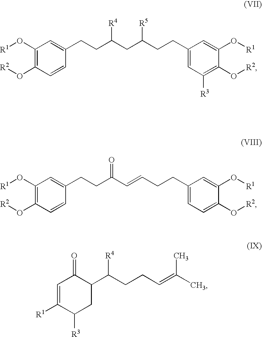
C1(O[R1])=C(O[R2])C=CC(CCC(CC(CCC2=CC([R3])=C(O[R2])C(O[R1])=C2)[R5])[R4])=C1.C1(O[R1])=C(O[R2])C=CC(CCC(C=CCCC2=CC=C(O[R2])C(O[R1])=C2)=O)=C1.C1=C([R1])C([R3])CC(C(CCC=C(C)C)[R4])C1=O
